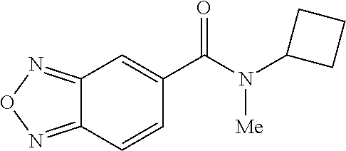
C12=NON=C1C=CC(C(N(C1CCC1)[Me])=O)=C2
